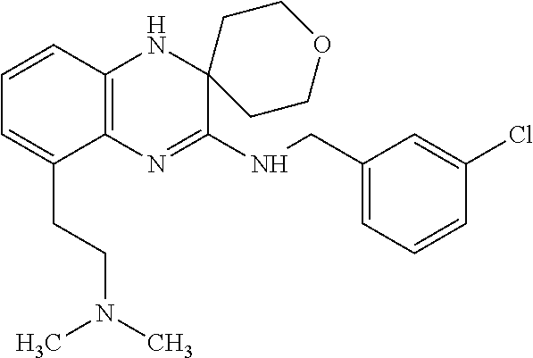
C1=CC2=C(C(CCN(C)C)=C1)N=C(NCC1=CC=CC(Cl)=C1)C1(N2)CCOCC1
